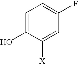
C1=C(O)C([X])=CC(F)=C1
